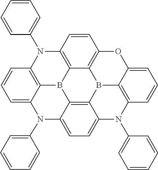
C12=CC=C3C4=C1B1C5=C(N(C6=CC=CC=C6)C6=C1C(=CC=C6)N2C1=CC=CC=C1)C=CC1=C5B4C2=C(C=CC=C2O1)N3C1=CC=CC=C1
